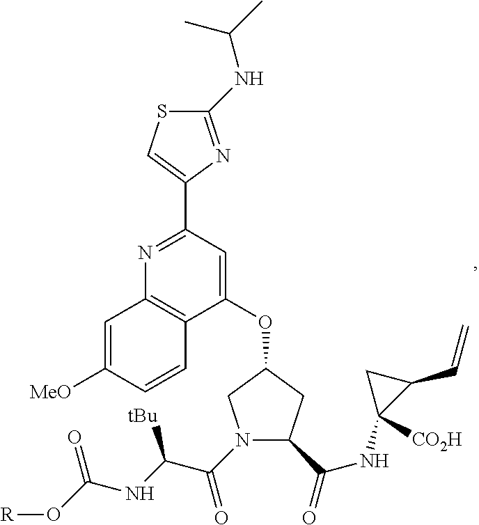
C12=C(C(OC3CN(C(=O)C(NC(O[R])=O)[tBu])C(C(=O)NC4([CO2H])C(C=C)C4)C3)=CC(C3=CSC(NC(C)C)=N3)=N1)C=CC([MeO])=C2
